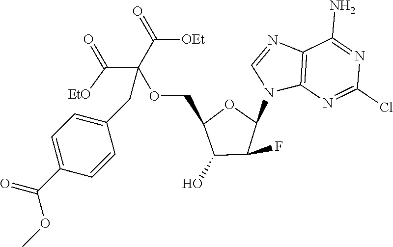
C12=C(N=C(Cl)N=C1N)N(C1OC(COC(C(=O)[EtO])(C(=O)[OEt])CC3=CC=C(C(=O)OC)C=C3)C(O)C1F)C=N2
